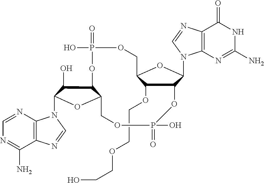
C12=C(N=CN=C1N)N(C1C(O)C3C(O1)COP(=O)(O)OC1C(OCCOCCO)C(COP(=O)(O)O3)OC1N1C3=C(N=C1)C(=O)NC(N)=N3)C=N2
